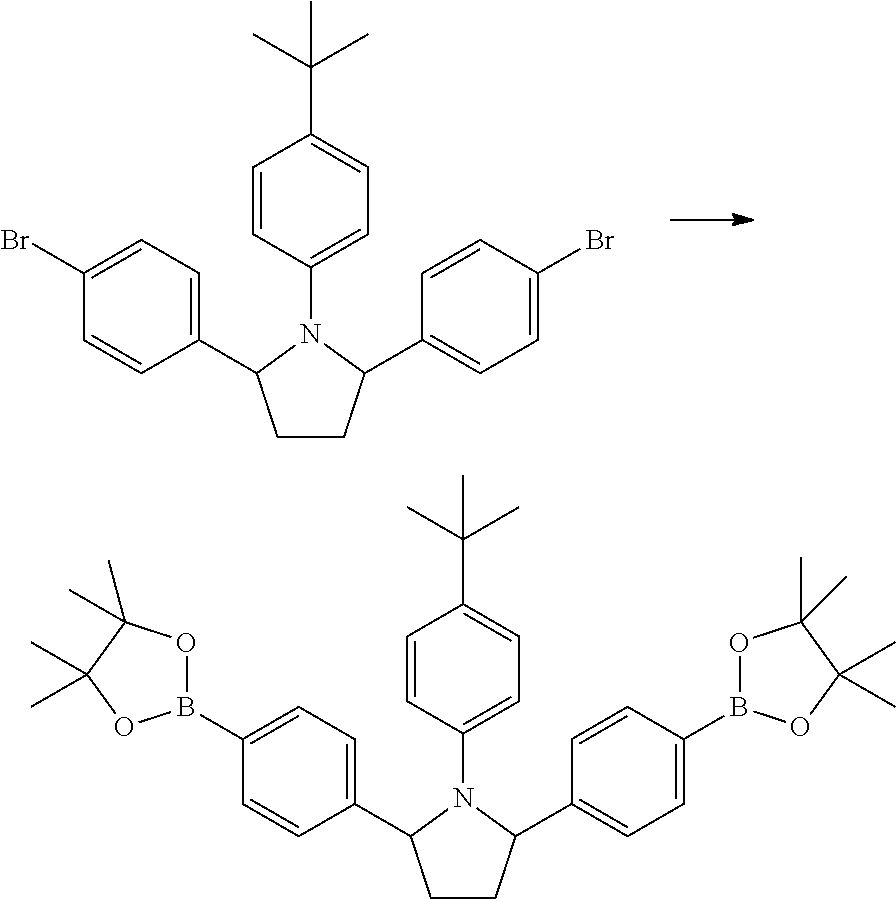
C1CC(C2=CC=C(Br)C=C2)N(C2=CC=C(C(C)(C)C)C=C2)C1C1=CC=C(Br)C=C1.C1CC(C2=CC=C(B3OC(C)(C)C(C)(C)O3)C=C2)N(C2=CC=C(C(C)(C)C)C=C2)C1C1=CC=C(B2OC(C)(C)C(C)(C)O2)C=C1
